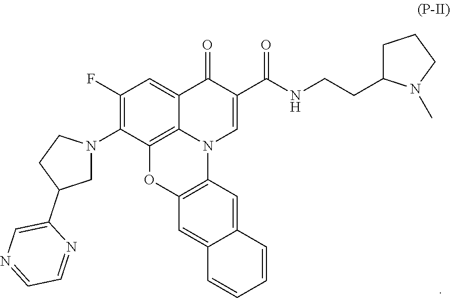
C12=CC3=C(C=C1C=CC=C2)OC1=C2N3C=C(C(NCCC3CCCN3C)=O)C(=O)C2=CC(F)=C1N1CC(C2=CN=CC=N2)CC1
